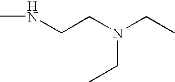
N(CCN(CC)CC)C
